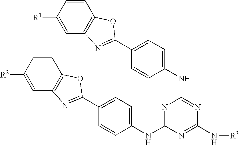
C1([R1])=CC2=C(C=C1)OC(C1=CC=C(NC3=NC(N[R3])=NC(NC4=CC=C(C5=NC6=C(C=CC([R2])=C6)O5)C=C4)=N3)C=C1)=N2
